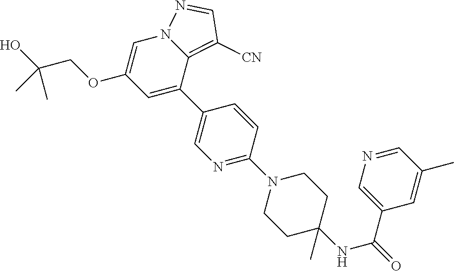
N1=C(N2CCC(NC(=O)C3=CN=CC(C)=C3)(C)CC2)C=CC(C2=CC(OCC(O)(C)C)=CN3C2=C([CN])C=N3)=C1
